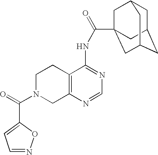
C1N(C(=O)C2=CC=NO2)CC2=C(C1)C(NC(=O)C13CC4CC(CC(C1)C4)C3)=NC=N2
